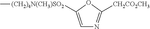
C1=C([(CH2)4N(CH3)SO2]C)OC([CH2CO2CH3])=N1
